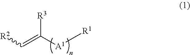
[R2]C=C([A1][R1])[R3]
